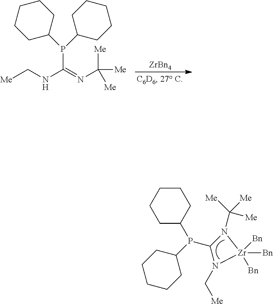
[ZrBn4].[Me]CNC(=NC([Me])([Me])[Me])P(C1CCCCC1)C1CCCCC1.C1(P(C2CCCCC2)C2CCCCC2)N(C([Me])([Me])[Me])[Zr]([Bn])([Bn])([Bn])N1C[Me]
